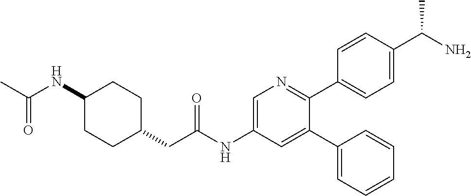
C1(NC(=O)C)CCC(CC(NC2=CN=C(C3=CC=C(C(N)C)C=C3)C(C3=CC=CC=C3)=C2)=O)CC1
